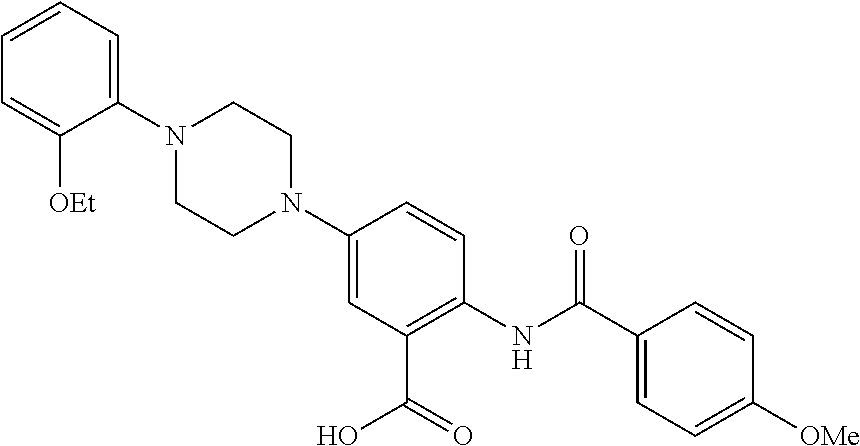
C1=CC=C(N2CCN(C3=CC(C(=O)O)=C(NC(C4=CC=C([OMe])C=C4)=O)C=C3)CC2)C([OEt])=C1
